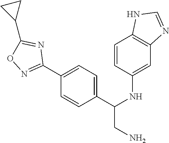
C1=CC(NC(CN)C2=CC=C(C3=NOC(C4CC4)=N3)C=C2)=CC2=C1NC=N2
